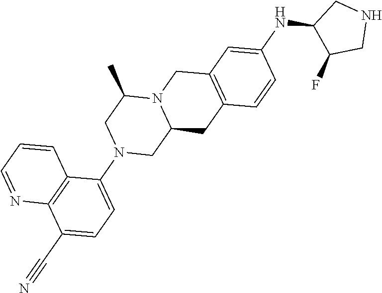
C1=CC2=C(C=C1NC1C(F)CNC1)CN1C(CN(C3=CC=C(C#N)C4=C3C=CC=N4)CC1C)C2
